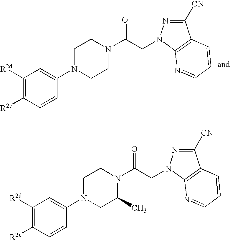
C1([R2d])=C([R2c])C=CC(N2CC(C)N(C(CN3N=C([CN])C4=C3N=CC=C4)=O)CC2)=C1.C1([R2d])=C([R2c])C=CC(N2CCN(C(CN3N=C([CN])C4=C3N=CC=C4)=O)CC2)=C1
